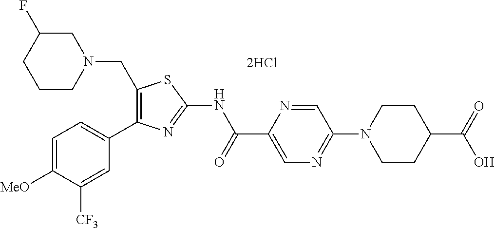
C1(CN2CC(F)CCC2)=C(C2=CC=C([MeO])C([CF3])=C2)N=C(NC(C2=CN=C(N3CCC(C(=O)O)CC3)C=N2)=O)S1
